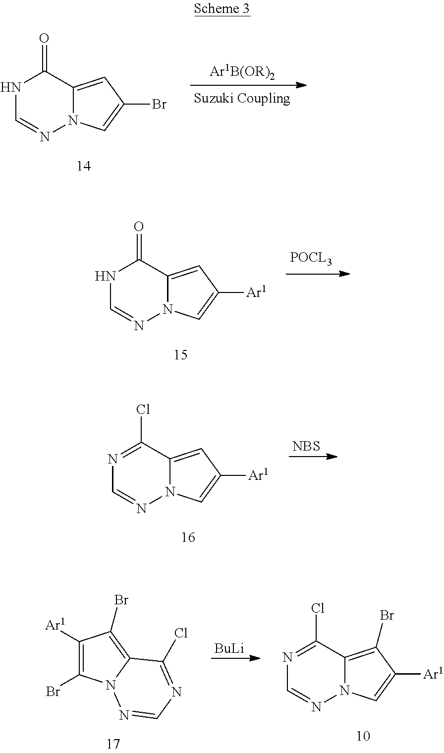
N1C=NN2C(=CC(Br)=C2)C1=O.N1C=NN2C(=CC([Ar1])=C2)C1=O.N1=C(Cl)C2=CC([Ar1])=CN2N=C1.[NBS].C1([Ar1])=C(Br)N2C(=C1Br)C(Cl)=NC=N2.[BuLi].N1=C(Cl)C2=C(Br)C([Ar1])=CN2N=C1
